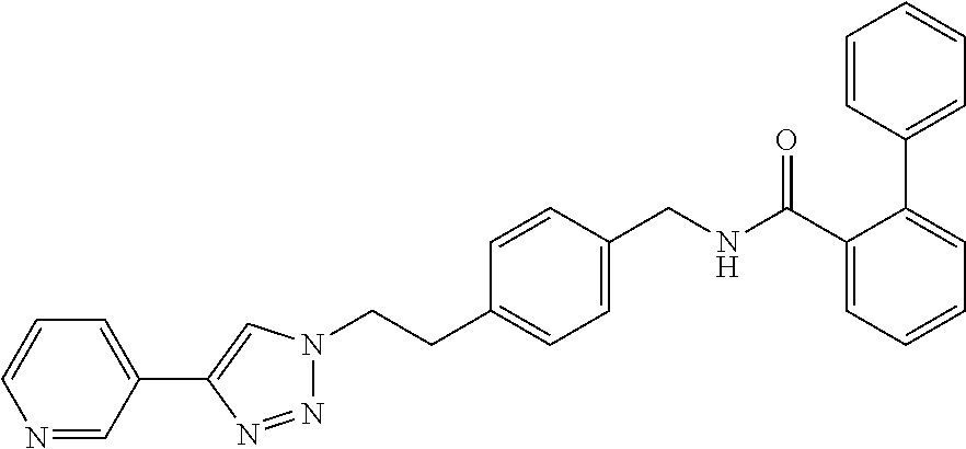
C1=CC(CNC(C2=CC=CC=C2C2=CC=CC=C2)=O)=CC=C1CCN1N=NC(C2=CC=CN=C2)=C1
